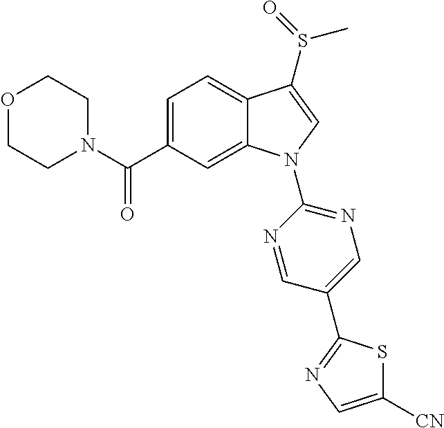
O1CCN(C(C2=CC=C3C(=C2)N(C2=NC=C(C4=NC=C([CN])S4)C=N2)C=C3S(=O)C)=O)CC1
